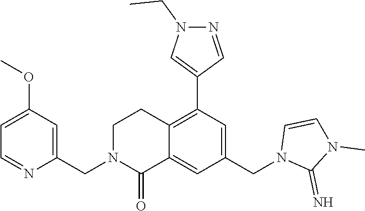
C1=CN(CC2=CC(C3=CN(CC)N=C3)=C3C(=C2)C(=O)N(CC2=CC(OC)=CC=N2)CC3)C(=N)N1C
